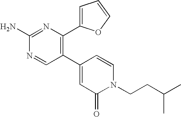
C1(N)=NC(C2=CC=CO2)=C(C2=CC(=O)N(CCC(C)C)C=C2)C=N1
